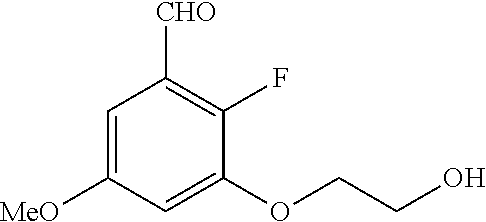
C1=C([MeO])C=C(OCCO)C(F)=C1[CHO]
